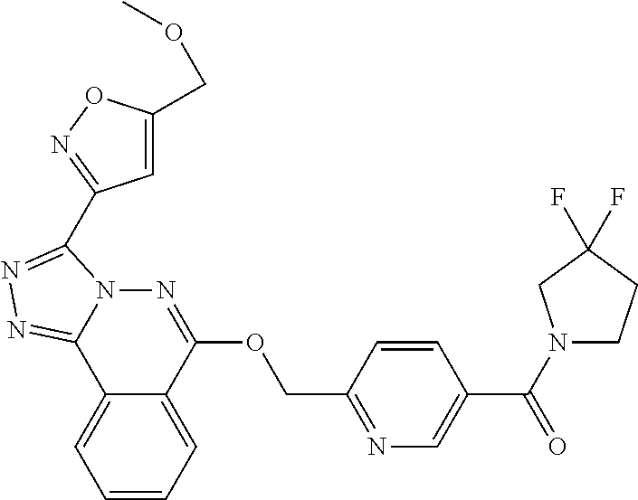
C1=CC=C2C(=C1)C1=NN=C(C3=NOC(COC)=C3)N1N=C2OCC1=NC=C(C(N2CCC(F)(F)C2)=O)C=C1
